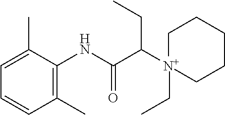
C1(C)=C(NC(C([N+]2(CC)CCCCC2)CC)=O)C(C)=CC=C1
